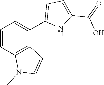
C1=CC2=C(C(C3=CC=C(C(=O)O)N3)=C1)C=CN2C
